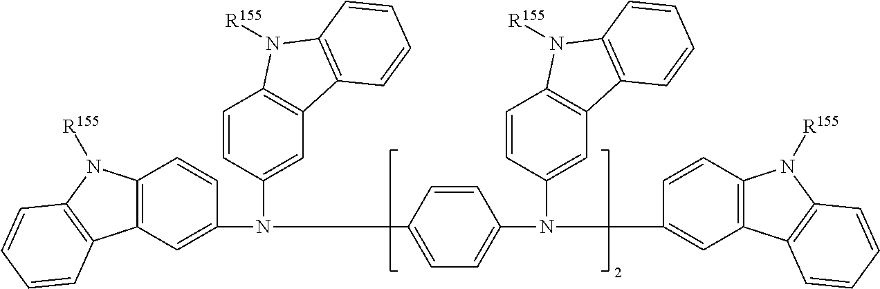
C1(N(C2=CC3=C(C=C2)N([R155])C2=C3C=CC=C2)C2=CC=C(N(C3=CC4=C(C=C3)N([R155])C3=C4C=CC=C3)C3=CC4=C(C=C3)N([R155])C3=C4C=CC=C3)C=C2)=CC2=C(C=C1)N([R155])C1=C2C=CC=C1
